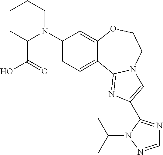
C1(N2CCCCC2C(=O)O)=CC=C2C(=C1)OCCN1C2=NC(C2=NC=NN2C(C)C)=C1
